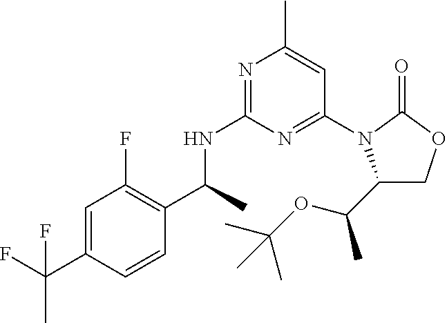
C1(C(C)NC2=NC(C)=CC(N3C(C(OC(C)(C)C)C)COC3=O)=N2)=C(F)C=C(C(F)(C)F)C=C1
